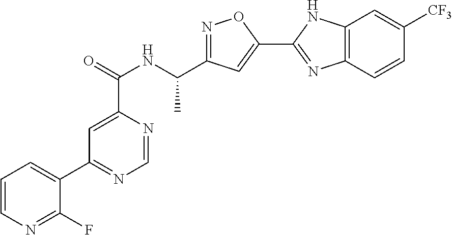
C1=NC(C(=O)NC(C2=NOC(C3=NC4=C(N3)C=C([CF3])C=C4)=C2)C)=CC(C2=CC=CN=C2F)=N1
